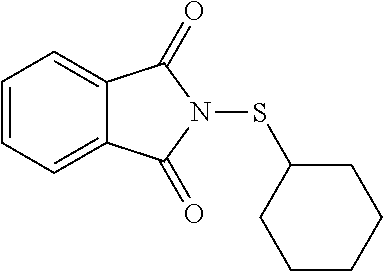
C1=CC=C2C(=C1)C(=O)N(SC1CCCCC1)C2=O
